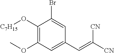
C1(O[C7H15])=C(OC)C=C(C=C([CN])[CN])C=C1Br
